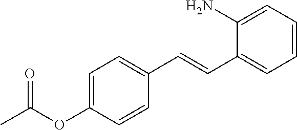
O(C1=CC=C(C=CC2=CC=CC=C2N)C=C1)C(=O)C
